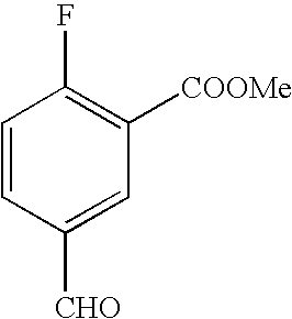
C1=CC([CHO])=CC([COOMe])=C1F
